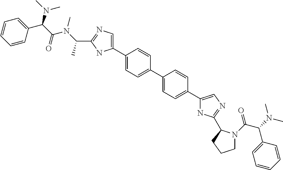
C1=C(C2=CN=C(C(C)N(C)C(=O)C(N(C)C)C3=CC=CC=C3)N2)C=CC(C2=CC=C(C3=CN=C(C4N(C(C(N(C)C)C5=CC=CC=C5)=O)CCC4)N3)C=C2)=C1
